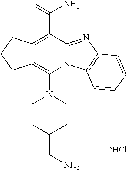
C12=C(N3CCC(CN)CC3)N3C(=NC4=C3C=CC=C4)C(C(N)=O)=C1CCC2.[2HCl]
